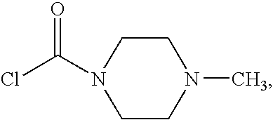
ClC(N1CCN(C)CC1)=O
